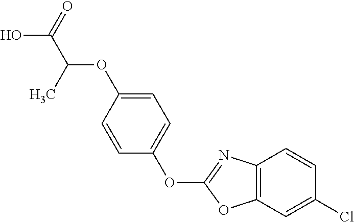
C1=CC(OC(C(O)=O)C)=CC=C1OC1=NC2=C(O1)C=C(Cl)C=C2
